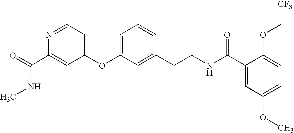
O=C(C1=CC(OC2=CC=CC(CCNC(C3=CC(OC)=CC=C3OC[CF3])=O)=C2)=CC=N1)NC
